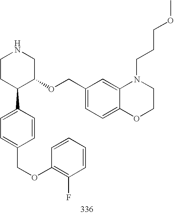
C1CC(C2=CC=C(COC3=C(F)C=CC=C3)C=C2)C(OCC2=CC=C3C(=C2)N(CCCOC)CCO3)CN1
